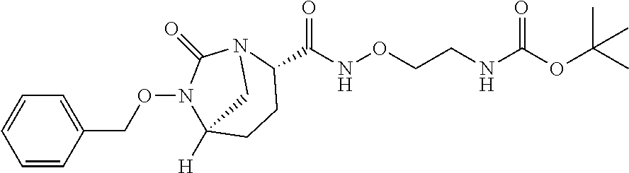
C(CNC(OC(C)(C)C)=O)ONC(C1N2C(=O)N(OCC3=CC=CC=C3)C([H])(CC1)C2)=O
